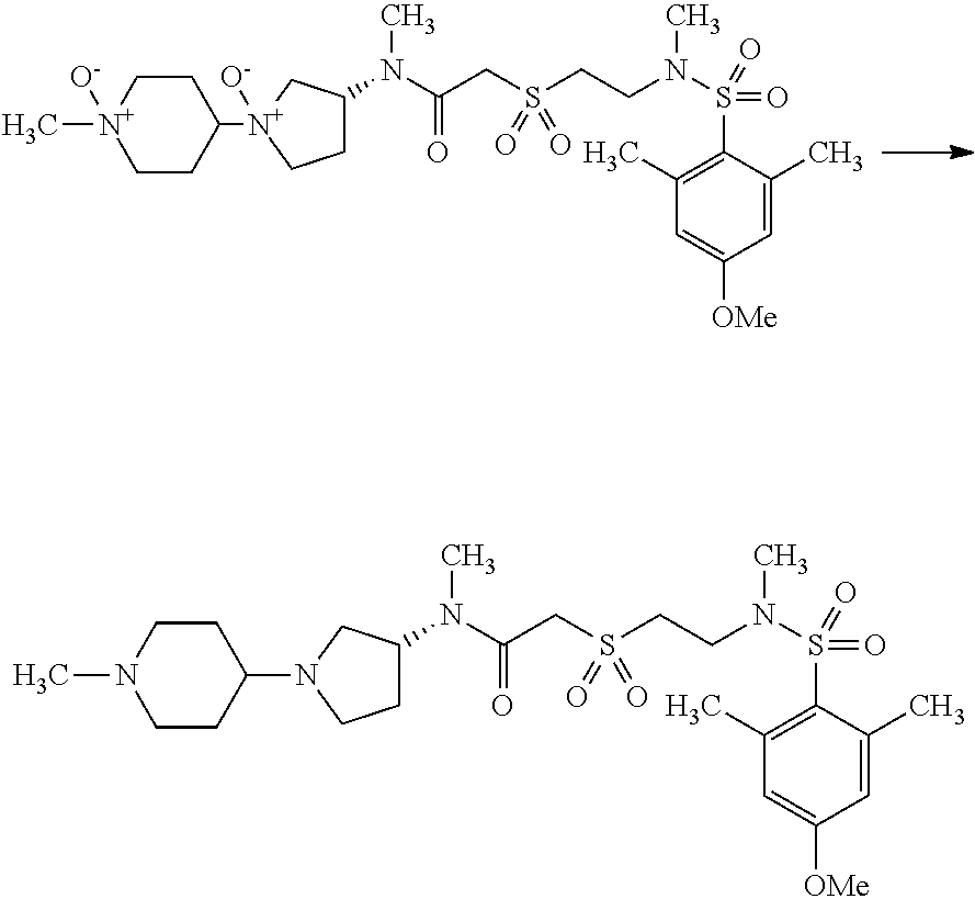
C1=C(C)C(S(=O)(=O)N(CCS(CC(N(C2CC[N+](C3CC[N+](C)([O-])CC3)([O-])C2)C)=O)(=O)=O)C)=C(C)C=C1[OMe].C1=C(C)C(S(=O)(=O)N(CCS(CC(N(C2CCN(C3CCN(C)CC3)C2)C)=O)(=O)=O)C)=C(C)C=C1[OMe]
